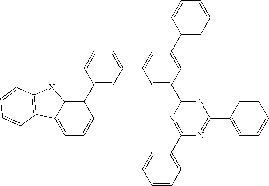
C1=C(C2=CC(C3=CC=CC=C3)=CC(C3=NC(C4=CC=CC=C4)=NC(C4=CC=CC=C4)=N3)=C2)C=C(C2=C3C(=CC=C2)C2=C([X]3)C=CC=C2)C=C1
